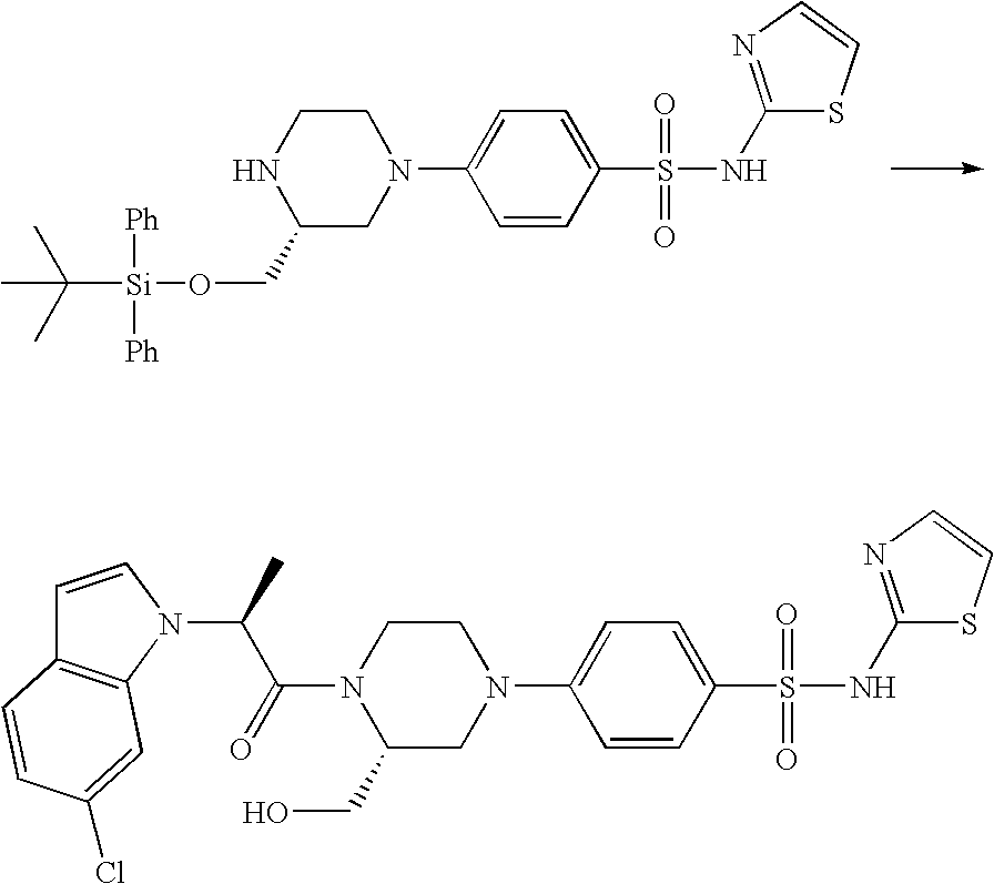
C1NC(CO[Si](C(C)(C)C)([Ph])[Ph])CN(C2=CC=C(S(NC3=NC=CS3)(=O)=O)C=C2)C1.C1N(C(=O)C(C)N2C3=C(C=C2)C=CC(Cl)=C3)C(CO)CN(C2=CC=C(S(NC3=NC=CS3)(=O)=O)C=C2)C1
